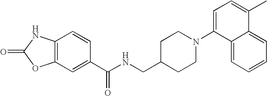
C12=C(C=C(C(NCC3CCN(C4=CC=C(C)C5=CC=CC=C45)CC3)=O)C=C1)OC(=O)N2
